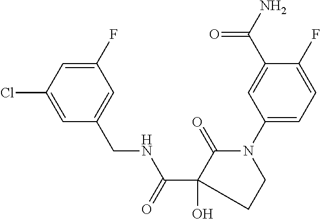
C1=C(F)C=C(CNC(=O)C2(O)C(=O)N(C3=CC=C(F)C(C(=O)N)=C3)CC2)C=C1Cl
